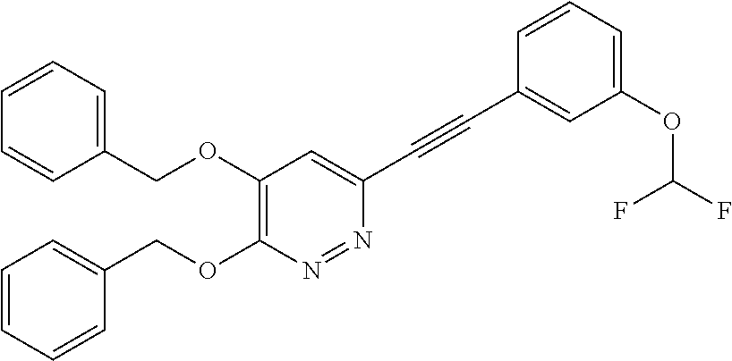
N1=NC(OCC2=CC=CC=C2)=C(OCC2=CC=CC=C2)C=C1C#CC1=CC(OC(F)F)=CC=C1
